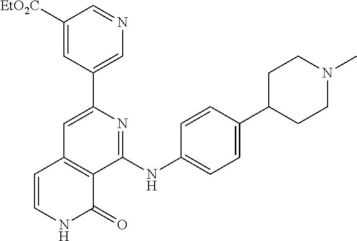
C1(C2=CN=CC([EtO2C])=C2)=CC2=C(C(NC3=CC=C(C4CCN(C)CC4)C=C3)=N1)C(=O)NC=C2
